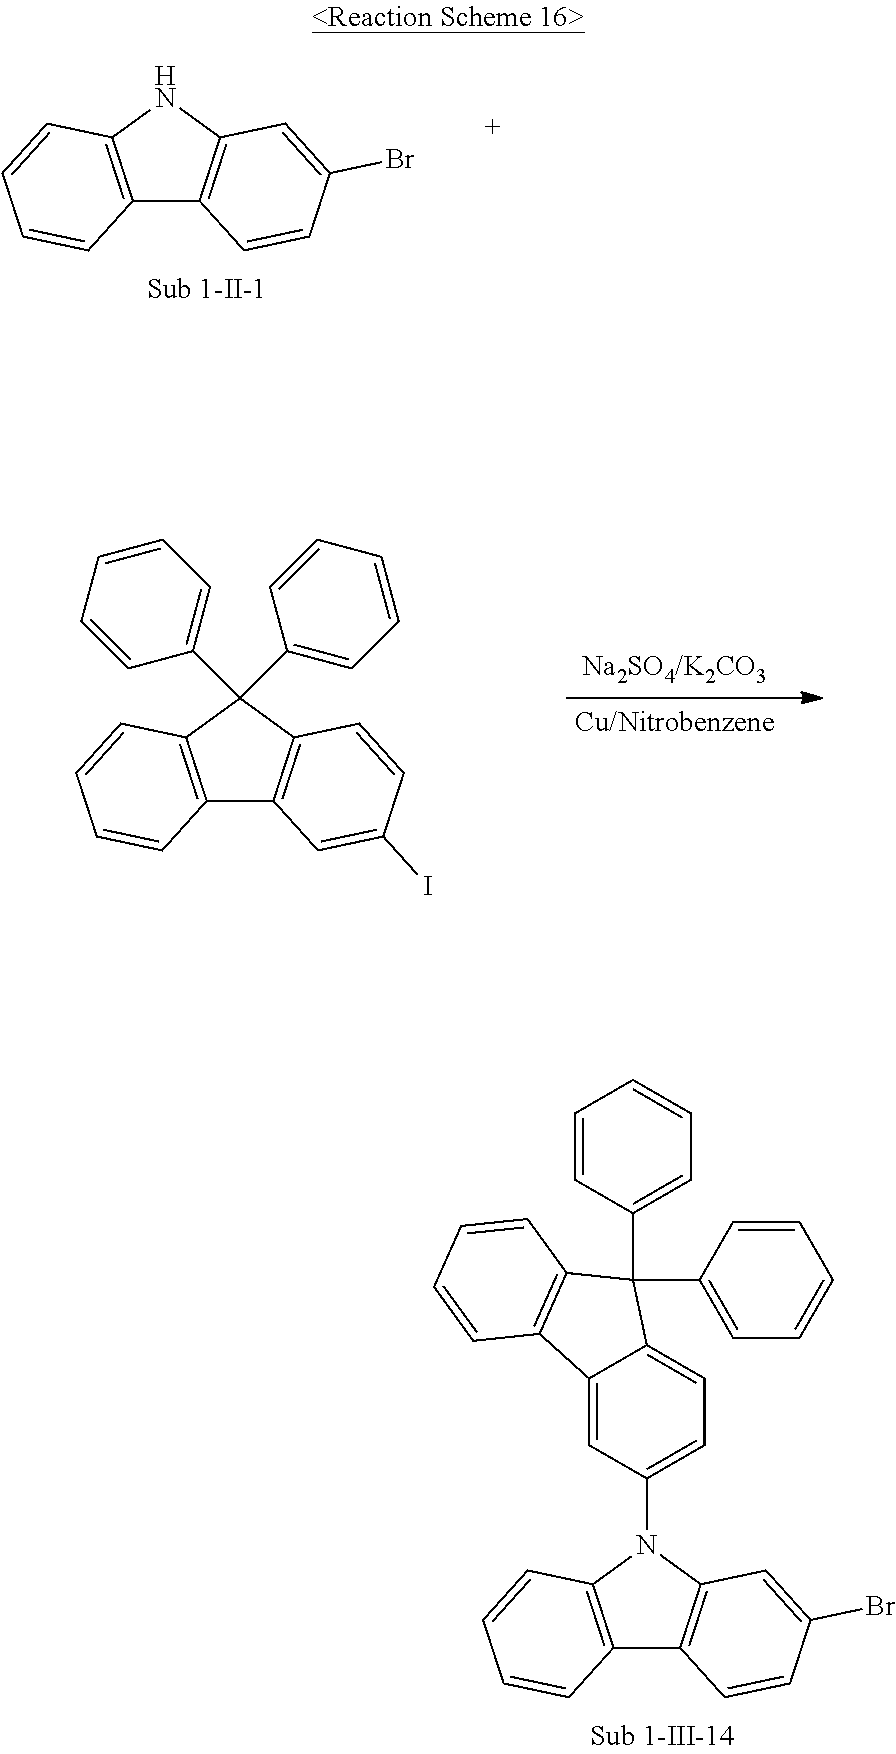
C12=C(NC3=C1C=CC(Br)=C3)C=CC=C2.C12=C(C(C3=CC=CC=C3)(C3=CC=CC=C3)C3=C1C=C(I)C=C3)C=CC=C2.C12=C(N(C3=CC=C4C(=C3)C3=C(C4(C4=CC=CC=C4)C4=CC=CC=C4)C=CC=C3)C3=C1C=CC(Br)=C3)C=CC=C2
